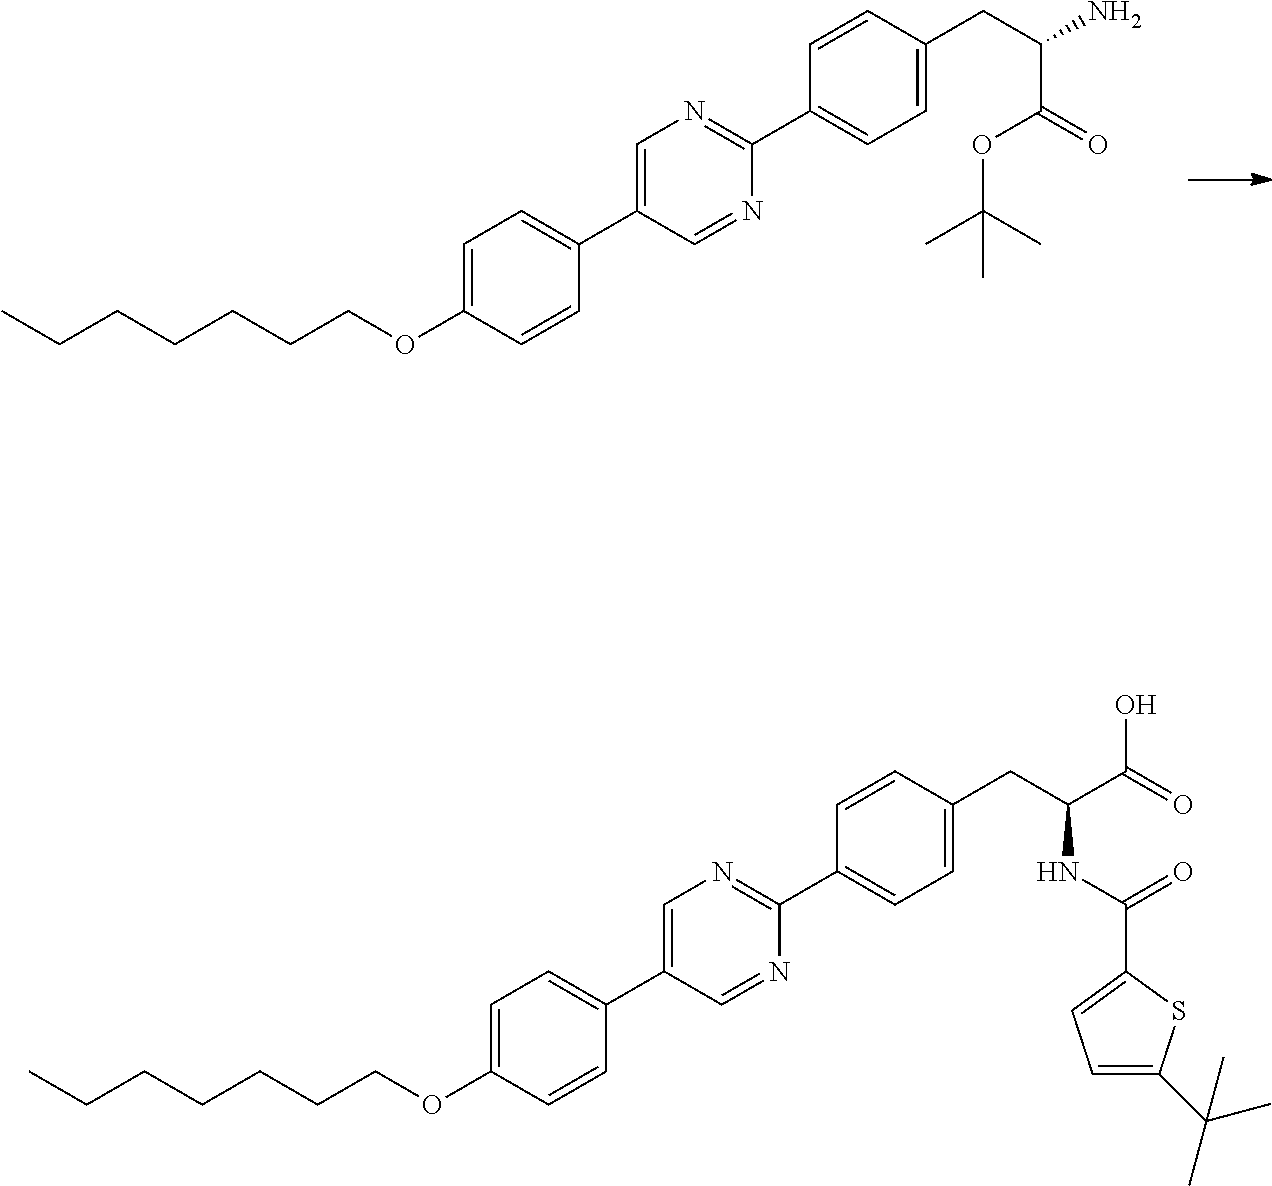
C1=CC(C2=NC=C(C3=CC=C(OCCCCCCC)C=C3)C=N2)=CC=C1CC(N)C(OC(C)(C)C)=O.C1=CC(C2=NC=C(C3=CC=C(OCCCCCCC)C=C3)C=N2)=CC=C1CC(C(=O)O)NC(=O)C1=CC=C(C(C)(C)C)S1
